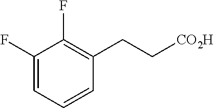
C1(F)=CC=CC(CC[CO2H])=C1F
